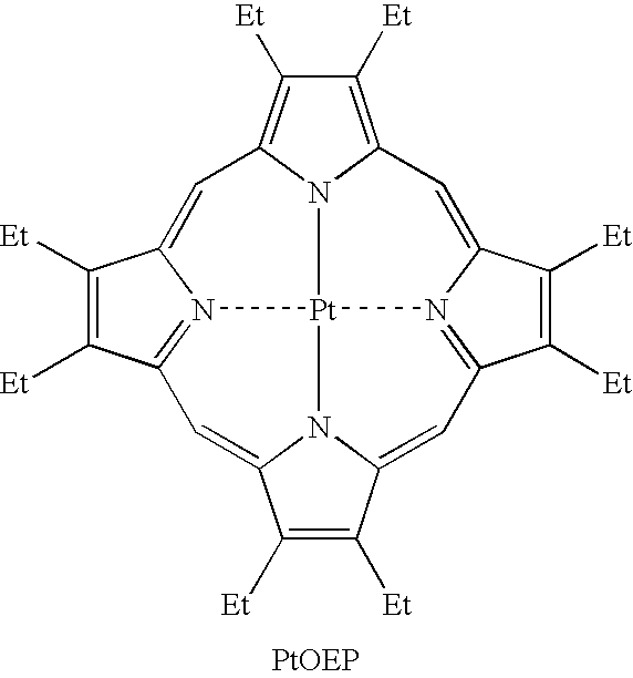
C1([Et])=C2N3C(=C1[Et])C=C1C([Et])=C([Et])C4=N1[Pt]31N3=C(C([Et])=C([Et])C3=C2)C=C2C([Et])=C([Et])C(=C4)N21
